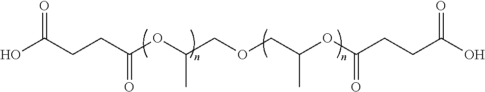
OC(CCC(OC(COCC(OC(CCC(O)=O)=O)C)C)=O)=O
